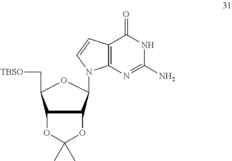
C12C(C(N3C4=C(C(=O)NC(N)=N4)C=C3)OC1C[TBSO])OC(C)(C)O2
